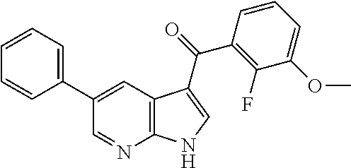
C1(C2=CC3=C(N=C2)NC=C3C(=O)C2=C(F)C(OC)=CC=C2)=CC=CC=C1
